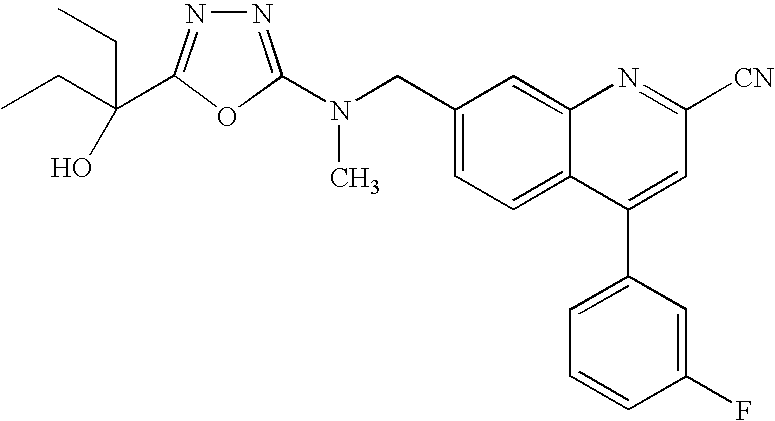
C1(CN(C2=NN=C(C(CC)(CC)O)O2)C)=CC=C2C(=C1)N=C([CN])C=C2C1=CC=CC(F)=C1
